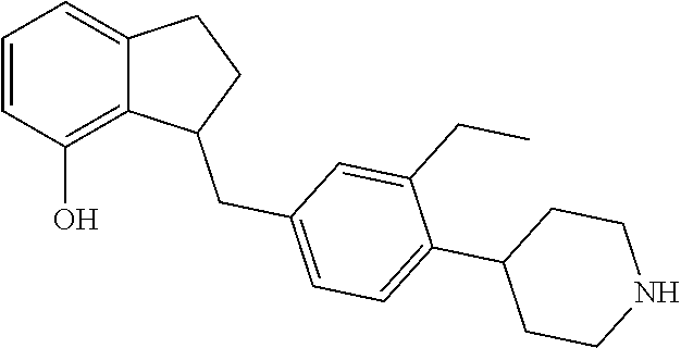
C1=CC(O)=C2C(=C1)CCC2CC1=CC=C(C2CCNCC2)C(CC)=C1
